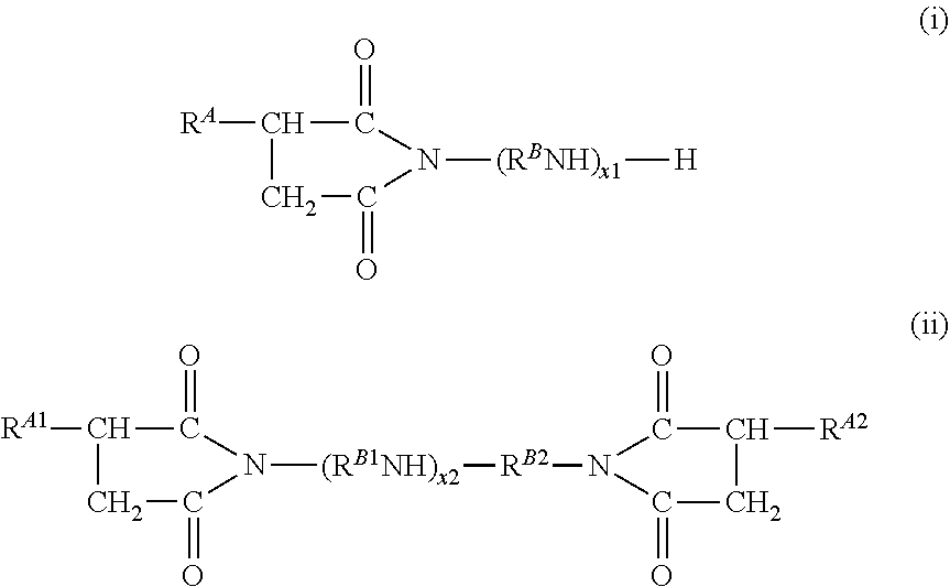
[RA]C1CC(=O)N([(RBNH)x1][H])C1=O.[RA1]C1CC(=O)N([(RB1NH)x2][RB2]N2C(=O)C([RA2])CC2=O)C1=O
